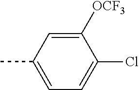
CC1=CC=C(Cl)C([OCF3])=C1
